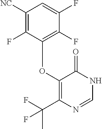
C1([NC])=C(F)C(OC2=C(C(F)(C)F)N=CNC2=O)=C(F)C(F)=C1
